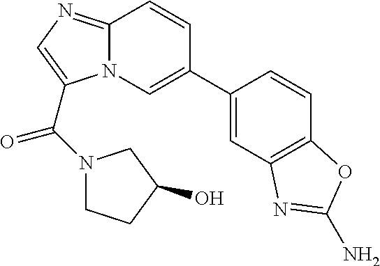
N12C(=NC=C1C(=O)N1CCC(O)C1)C=CC(C1=CC3=C(C=C1)OC(N)=N3)=C2
